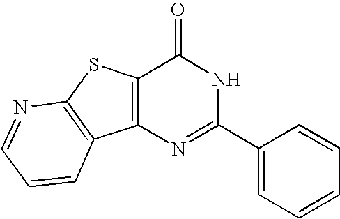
N1=C(C2=CC=CC=C2)NC(=O)C2=C1C1=C(S2)N=CC=C1
